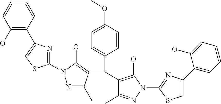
C1(N2N=C(C)C(C(C3=CC=C(OC)C=C3)C3=C(O)N(C4=NC(C5=CC=CC=C5O)=CS4)N=C3C)=C2O)=NC(C2=C(O)C=CC=C2)=CS1
